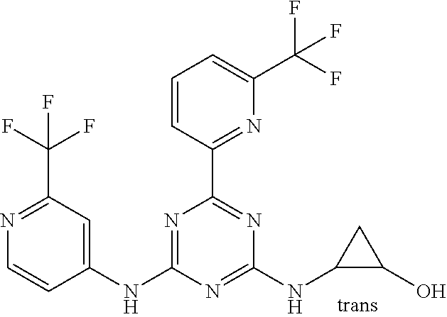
C1=CC(C2=NC(NC3C(O)C3)=NC(NC3=CC(C(F)(F)F)=NC=C3)=N2)=NC(C(F)(F)F)=C1
